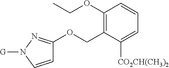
C1(OCC)=C(COC2=NN([G])C=C2)C([CO2CH(CH3)2])=CC=C1
